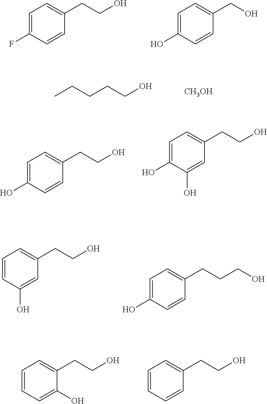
C1=C(F)C=CC(CCO)=C1.C1=C(O)C=CC(CO)=C1.CCCCCO.[CH3OH].C1=C(O)C=CC(CCO)=C1.C1=C(O)C(O)=CC(CCO)=C1.C1=CC(O)=CC(CCO)=C1.C1=C(O)C=CC(CCCO)=C1.C1=CC=C(O)C(CCO)=C1.C1=CC=CC(CCO)=C1
